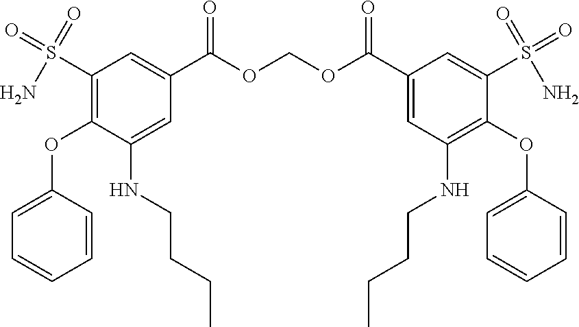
C1(S(=O)(=O)N)=C(OC2=CC=CC=C2)C(NCCCC)=CC(C(OCOC(C2=CC(NCCCC)=C(OC3=CC=CC=C3)C(S(=O)(=O)N)=C2)=O)=O)=C1
